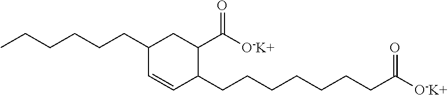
CCCCCCC1C=CC(CCCCCCCC([O-K+])=O)C(C([O-K+])=O)C1
